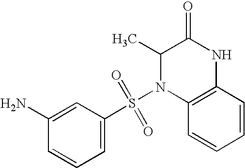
N1(S(C2=CC=CC(N)=C2)(=O)=O)C2=C(NC(=O)C1C)C=CC=C2
